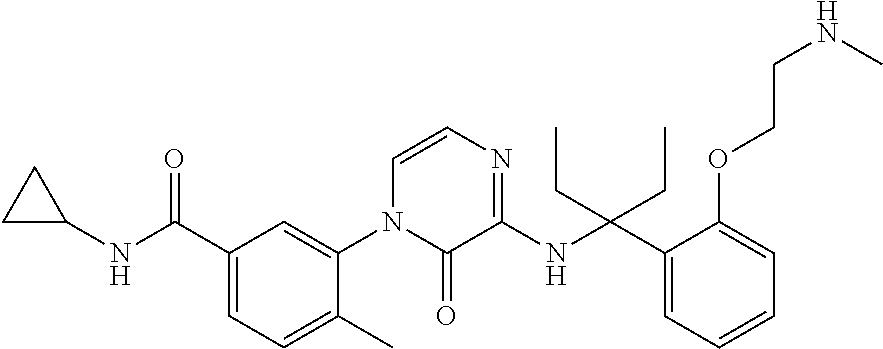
C1C(NC(C2=CC=C(C)C(N3C(=O)C(NC(C4=CC=CC=C4OCCNC)(CC)CC)=NC=C3)=C2)=O)C1
